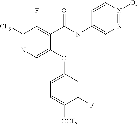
C1(C(NC2=CN=[N+]([O-])C=C2)=O)=C(F)C([CF3])=NC=C1OC1=CC=C([OCF3])C(F)=C1
